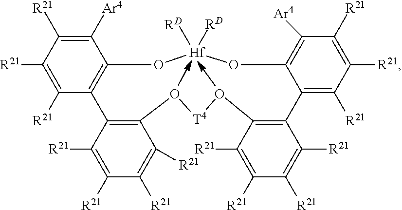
[R21]C1=C([R21])C([R21])=C([R21])C2=C1O[T4]OC1=C(C3=C(O[Hf]([RD])([RD])OC4=C([Ar4])C([R21])=C([R21])C([R21])=C24)C([Ar4])=C([R21])C([R21])=C3[R21])C([R21])=C([R21])C([R21])=C1[R21]
